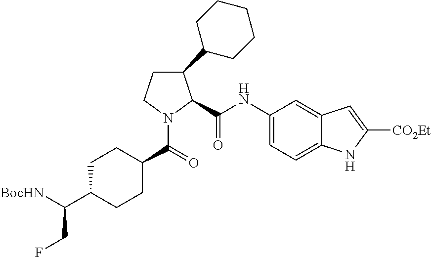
C1(C2CCCCC2)CCN(C(=O)C2CCC(C([BocHN])CF)CC2)C1C(NC1=CC=C2C(=C1)C=C([CO2Et])N2)=O
